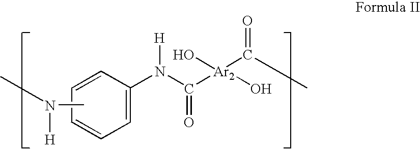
C1=CC=CC(N(C([Ar2](C(C)=O)(O)O)=O)[H])=C1.CN([H])C
